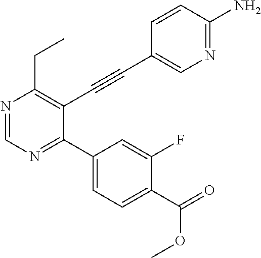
N1=C(N)C=CC(C#CC2=C(CC)N=CN=C2C2=CC=C(C(=O)OC)C(F)=C2)=C1
